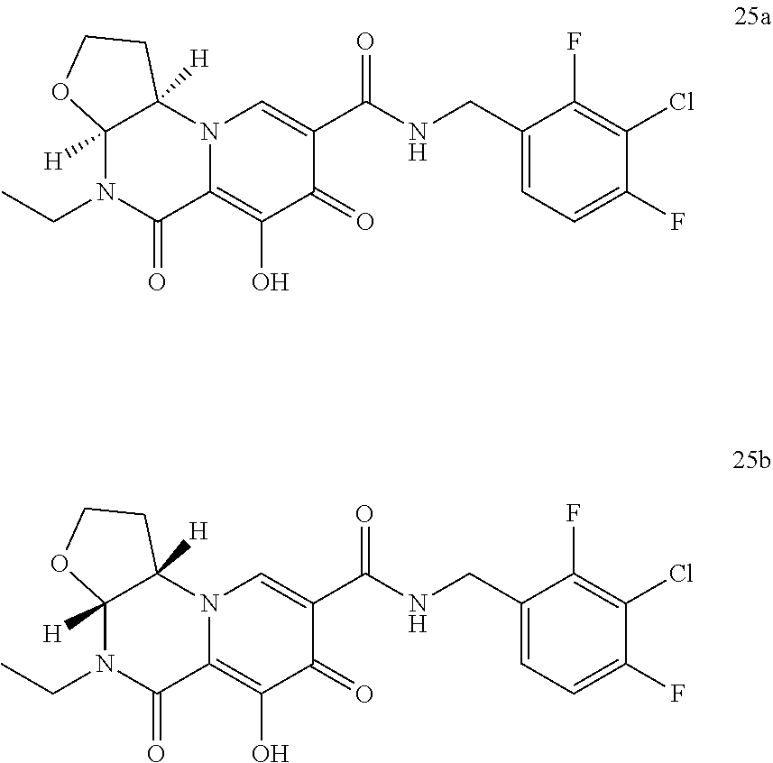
N12C=C(C(=O)NCC3=CC=C(F)C(Cl)=C3F)C(=O)C(O)=C1C(=O)N(CC)C1([H])C2([H])CCO1.N12C=C(C(=O)NCC3=CC=C(F)C(Cl)=C3F)C(=O)C(O)=C1C(=O)N(CC)C1([H])C2([H])CCO1
